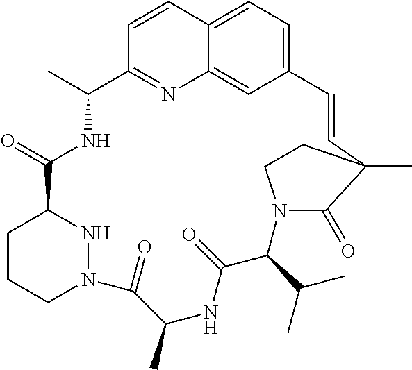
C12=CC=C3C(=C1)N=C(C=C3)C(C)NC(=O)C1CCCN(N1)C(=O)C(C)NC(=O)C(C(C)C)N1C(=O)C(C)(C=C2)CC1
